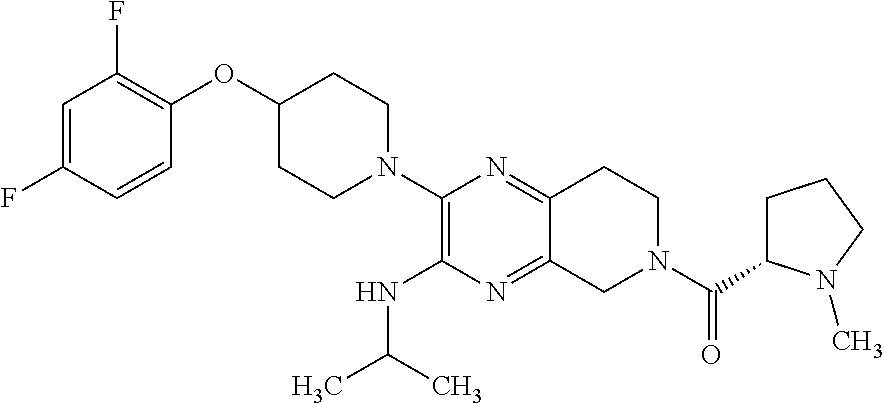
C1=C(F)C=CC(OC2CCN(C3=C(NC(C)C)N=C4C(=N3)CCN(C(C3CCCN3C)=O)C4)CC2)=C1F
